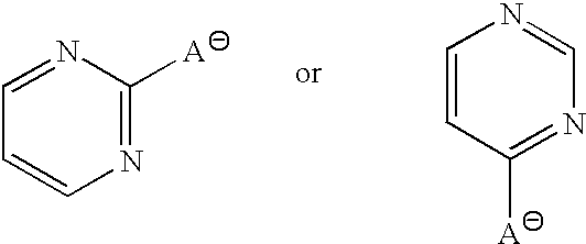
N1=C([A])N=CC=C1.N1=C([A])C=CN=C1
